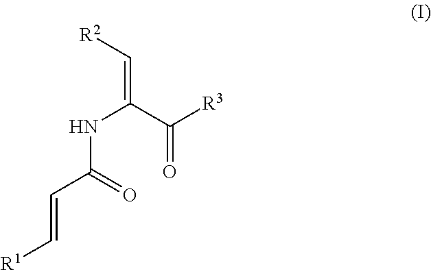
N(C(=O)C=C[R1])C(C(=O)[R3])=C[R2]
